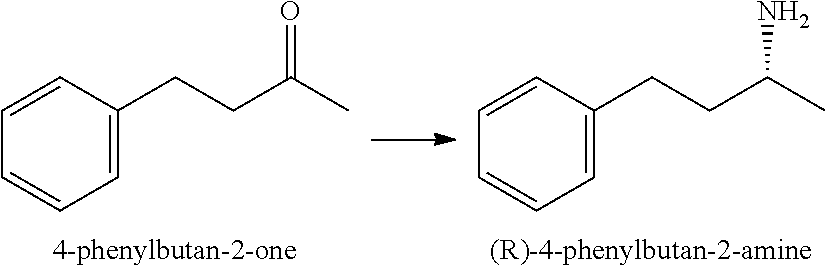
C1=CC(CCC(C)=O)=CC=C1.C1=CC(CCC(C)N)=CC=C1
